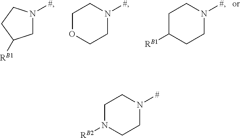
C1N([#])CCC1[RB1].C1OCCN([#])C1.C1C([RB1])CCN([#])C1.C1N([RB2])CCN([#])C1
